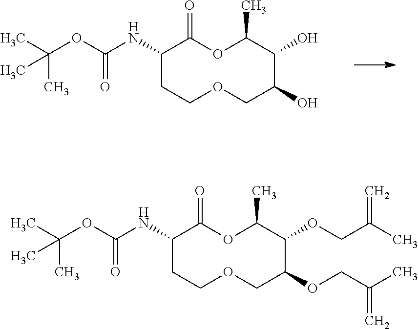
O1CC(O)C(O)C(C)OC(=O)C(NC(OC(C)(C)C)=O)CC1.O1CC(OCC(C)=C)C(OCC(C)=C)C(C)OC(=O)C(NC(OC(C)(C)C)=O)CC1
